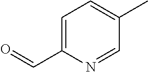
C1=C(C=O)N=CC(C)=C1
